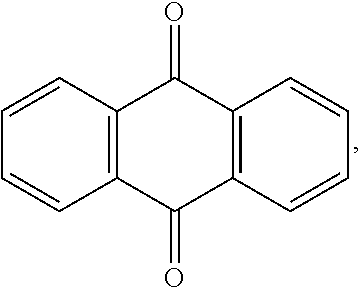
C1=CC=CC2=C1C(=O)C1=C(C2=O)C=CC=C1
